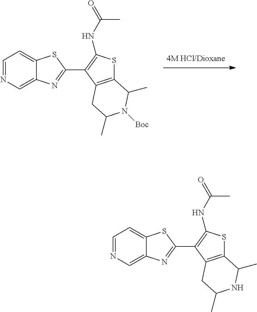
C1=NC=C2C(=C1)SC(C1=C(NC(C)=O)SC3=C1CC(C)N([Boc])C3C)=N2.C1=NC=C2C(=C1)SC(C1=C(NC(C)=O)SC3=C1CC(C)NC3C)=N2
